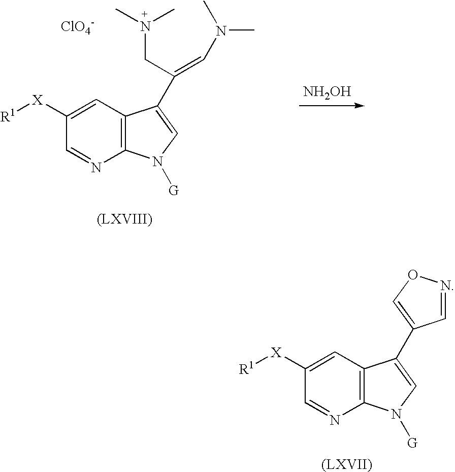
[ClO4-].C12=C(C=C([X][R1])C=N1)C(C(CN(C)C)=CN(C)C)=CN2[G].[NH2OH].C12=C(C=C([X][R1])C=N1)C(C1=CON=C1)=CN2[G]
